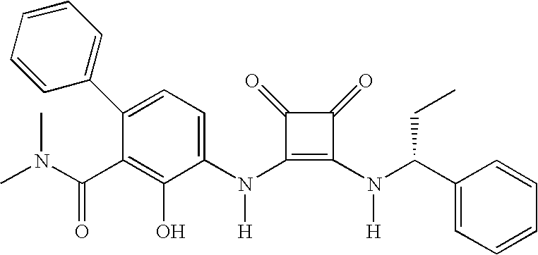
N(C1=C(N(C(C2=CC=CC=C2)CC)[H])C(=O)C1=O)([H])C1=CC=C(C2=CC=CC=C2)C(C(N(C)C)=O)=C1O
